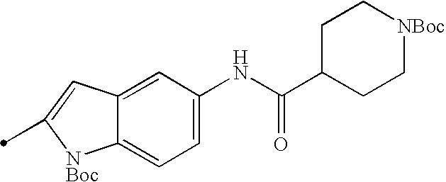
C12=CC(NC(C3CC[NBoc]CC3)=O)=CC=C1[NBoc]C(C)=C2
